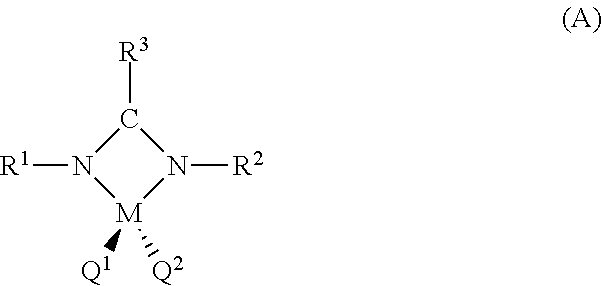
C1([R3])N([R1])[M]([Q2])([Q1])N1[R2]
